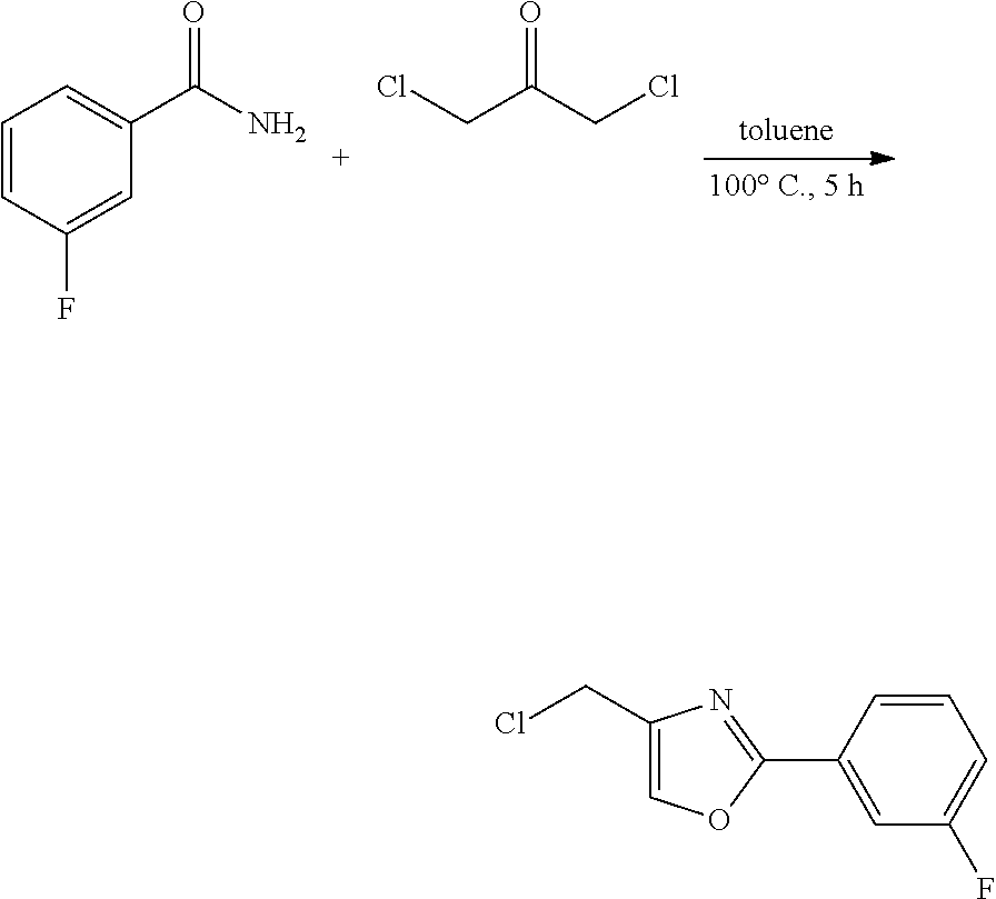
C1=CC(F)=CC(C(N)=O)=C1.C(C(=O)CCl)Cl.C1(C2=CC(F)=CC=C2)=NC(CCl)=CO1
